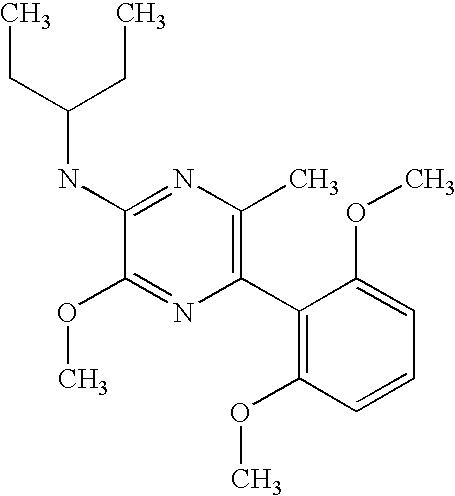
C1(NC(CC)CC)=NC(C)=C(C2=C(OC)C=CC=C2OC)N=C1OC
